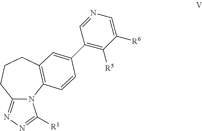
N12C(=NN=C1[R1])CCCC1=C2C=CC(C2=C([R5])C([R6])=CN=C2)=C1
